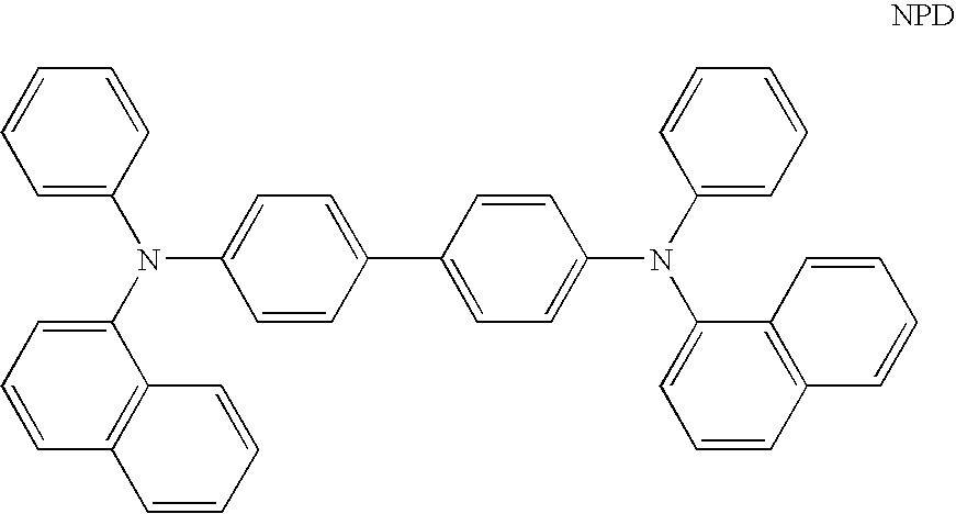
C1=C(C2=CC=C(N(C3=CC=CC=C3)C3=CC=CC4=C3C=CC=C4)C=C2)C=CC(N(C2=CC=CC=C2)C2=CC=CC3=C2C=CC=C3)=C1
